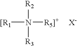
[[R1]N([R2])([R5]+])[R3].[X-]
